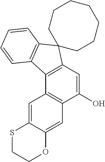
C1(O)=CC2=C(C3=C1C=C1C(=C3)SCCO1)C1=C(C23CCCCCCC3)C=CC=C1
